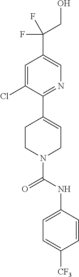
C1=C(Cl)C(C2=CCN(C(NC3=CC=C([CF3])C=C3)=O)CC2)=NC=C1C(F)(CO)F
